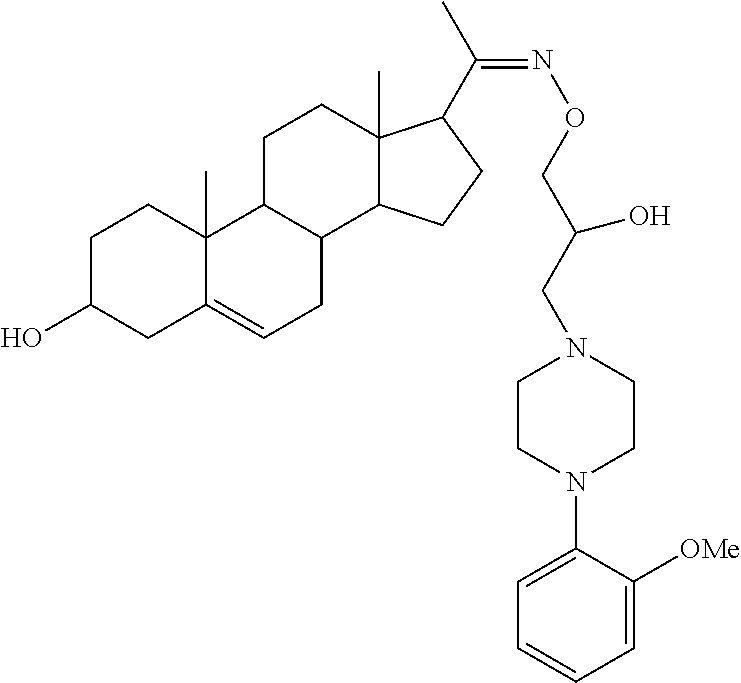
C1C(O)CC2=CCC3C(C2(C)C1)CCC1(C)C3CCC1C(C)=NOCC(CN1CCN(C2=CC=CC=C2[OMe])CC1)O
